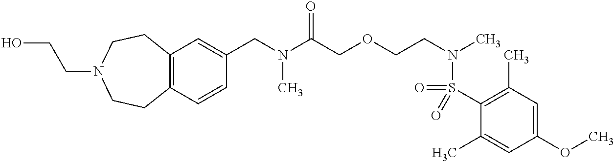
C1(CN(C)C(=O)COCCN(S(=O)(C2=C(C)C=C(OC)C=C2C)=O)C)=CC2=C(C=C1)CCN(CCO)CC2
